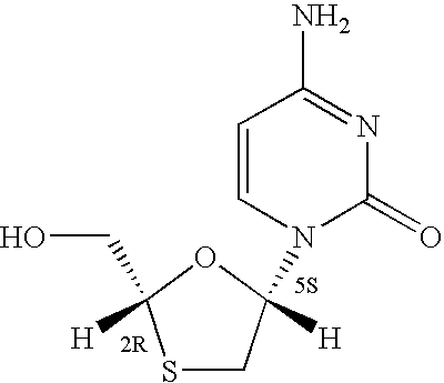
S1CC(N2C(=O)N=C(N)C=C2)([H])OC1([H])CO
